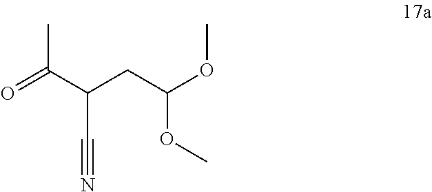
O=C(C(CC(OC)OC)C#N)C
